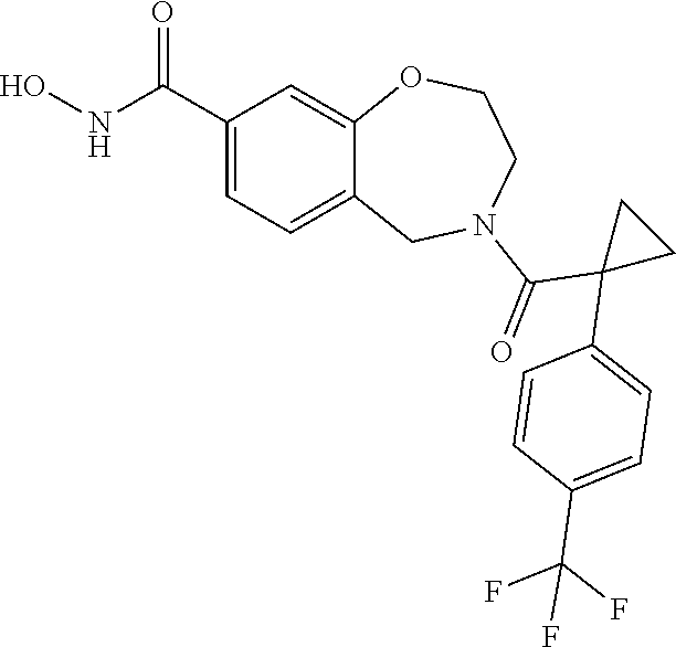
C1(C(NO)=O)=CC=C2C(=C1)OCCN(C(=O)C1(C3=CC=C(C(F)(F)F)C=C3)CC1)C2
